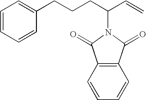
C1=CC=CC(CCCC(C=C)N2C(=O)C3=C(C2=O)C=CC=C3)=C1
